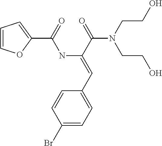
C1=COC(C(=O)NC(=CC2=CC=C(Br)C=C2)C(=O)N(CCO)CCO)=C1
